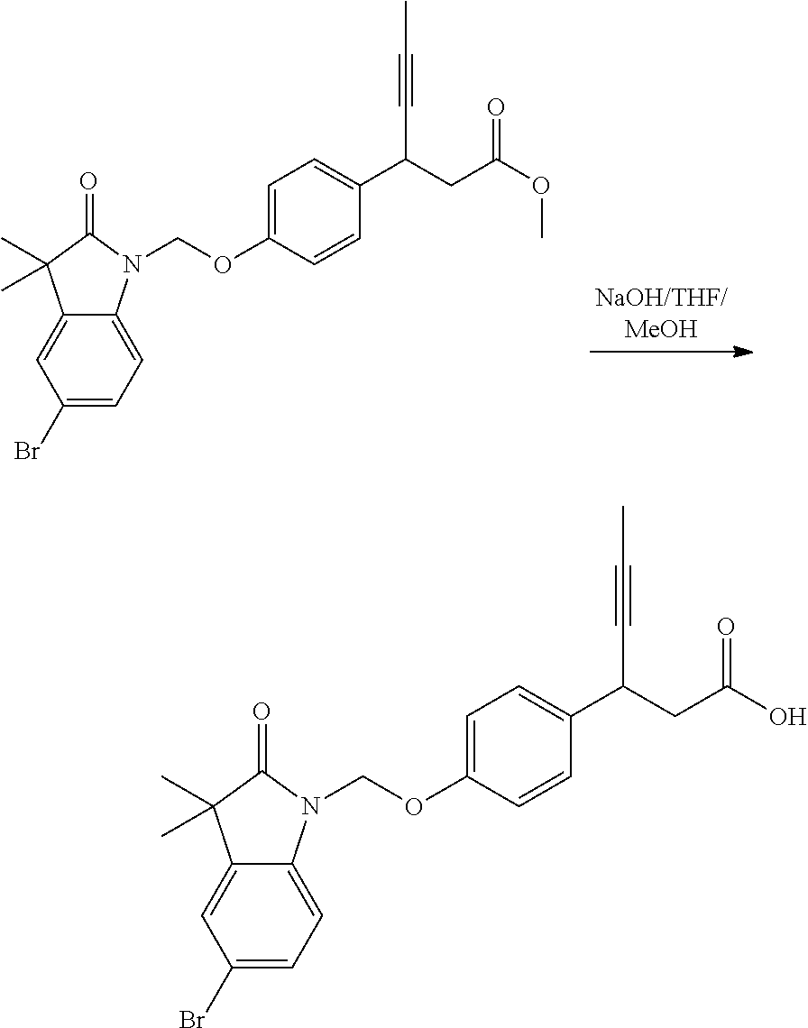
C1=C(OCN2C3=CC=C(Br)C=C3C(C)(C)C2=O)C=CC(C(CC(OC)=O)C#CC)=C1.C1=C(OCN2C3=CC=C(Br)C=C3C(C)(C)C2=O)C=CC(C(CC(O)=O)C#CC)=C1
